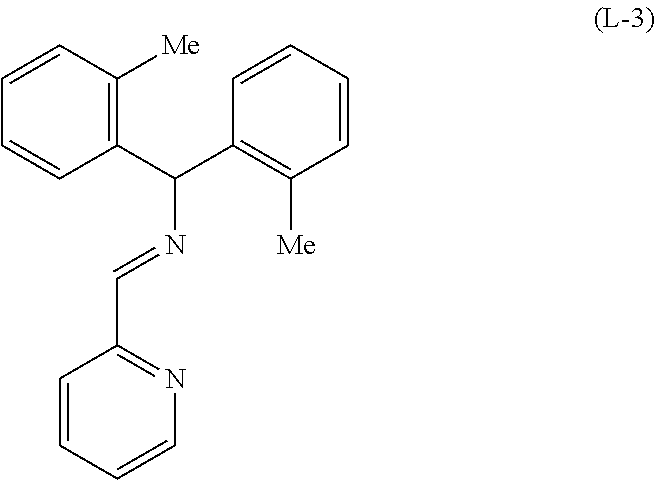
C1=CC=CN=C1C=NC(C1=C([Me])C=CC=C1)C1=C([Me])C=CC=C1
